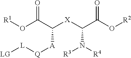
[R1]OC(C([X]C(N([R4])[R3])C(O[R2])=O)[A][Q][L][LG])=O
